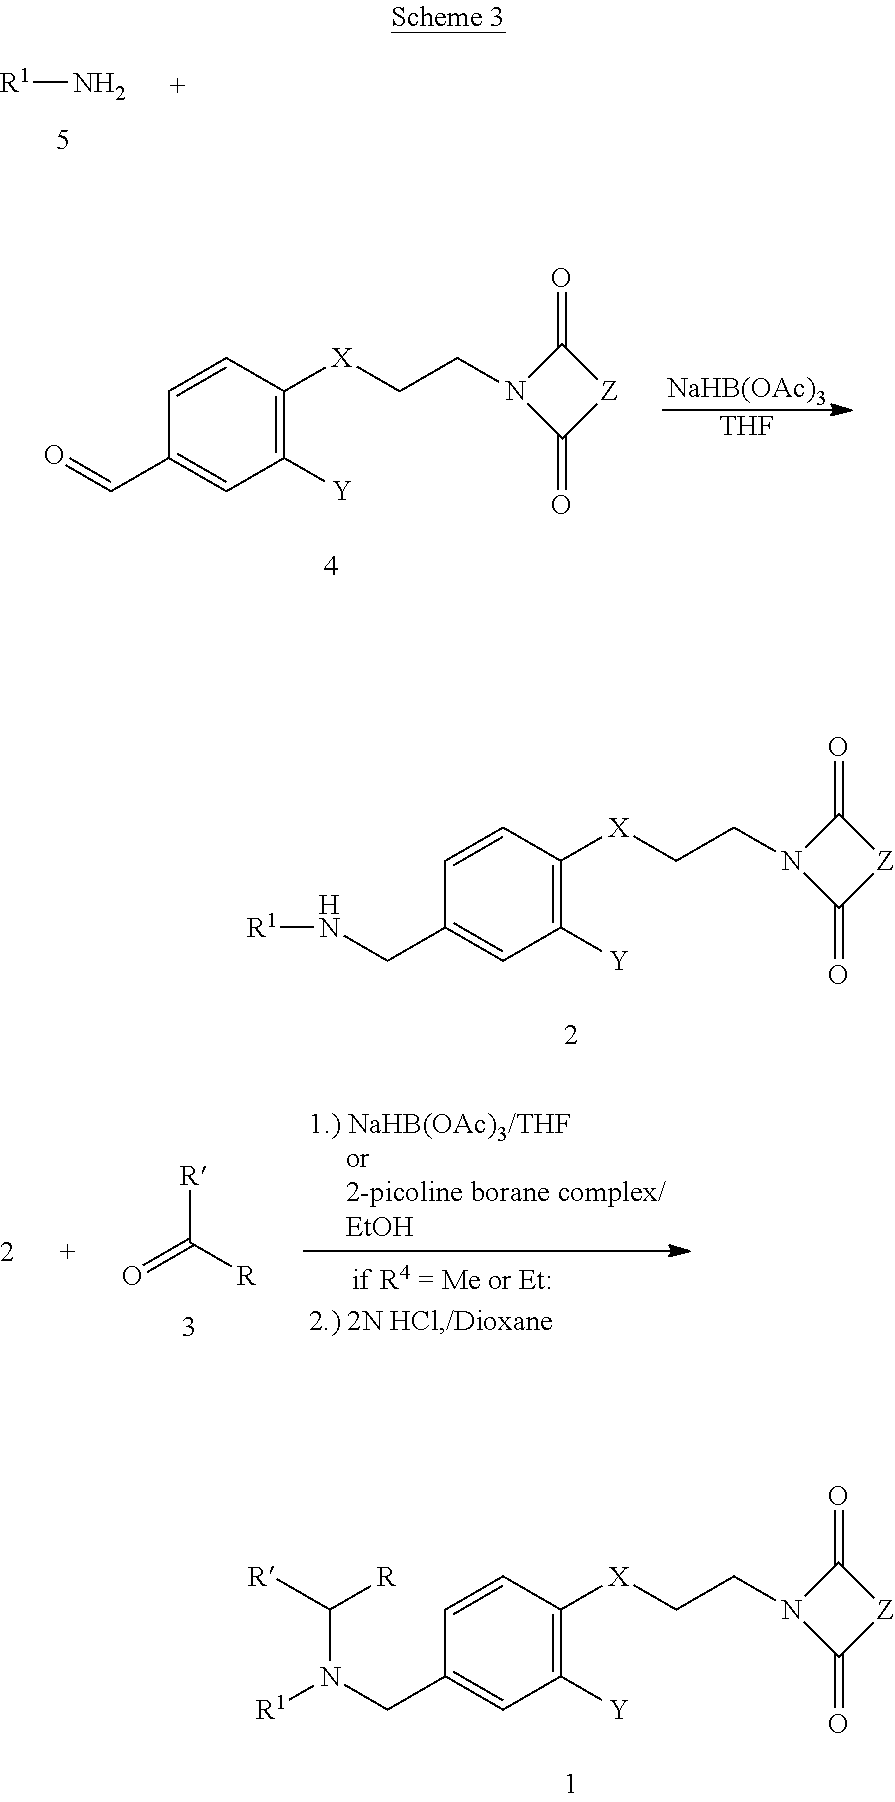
[R1]N.[NaHB(OAc)3].[THF].C1=CC(C=O)=CC([Y])=C1[X]CCN1C(=O)[Z]C1=O.C1=CC(CN[R1])=CC([Y])=C1[X]CCN1C(=O)[Z]C1=O.O=C([R])[R].C1=CC(CN([R1])C([R])[R])=CC([Y])=C1[X]CCN1C(=O)[Z]C1=O
